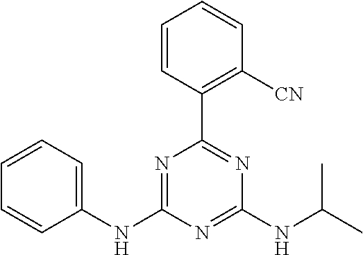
C1(NC2=NC(C3=C([CN])C=CC=C3)=NC(NC(C)C)=N2)=CC=CC=C1
